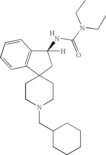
C1CN(CC2CCCCC2)CCC12CC(NC(N(CC)CC)=O)([H])C1=C2C=CC=C1.[H]
